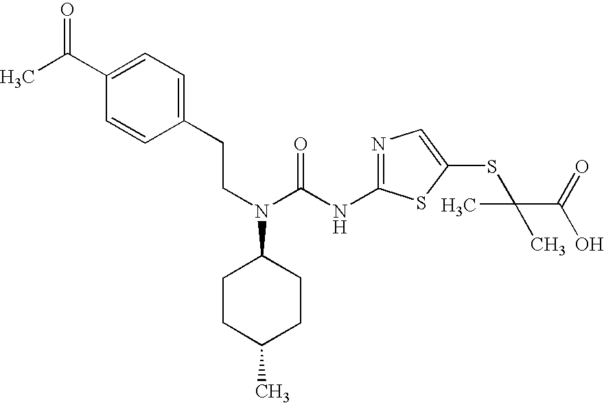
C(CN(C(NC1=NC=C(SC(C(O)=O)(C)C)S1)=O)C1CCC(C)CC1)C1=CC=C(C(=O)C)C=C1
